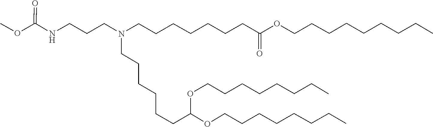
C(CCC)CCCCOC(CCCCCCN(CCCCCCCC(=O)OCCCCCCCCC)CCCNC(=O)OC)OCCCCCCCC
